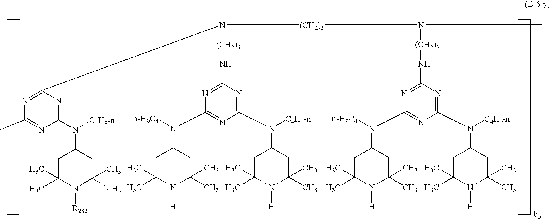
N([(CH2)2]N(C)[(CH2)3]NC1=NC(N(C2CC(C)(C)N([H])C(C)(C)C2)[n-H9C4])=NC(N([C4H9-n])C2CC(C)(C)N([H])C(C)(C)C2)=N1)(C1=NC(C)=NC(N([C4H9-n])C2CC(C)(C)N([R232])C(C)(C)C2)=N1)[(CH2)3]NC1=NC(N(C2CC(C)(C)N([H])C(C)(C)C2)[n-H9C4])=NC(N([C4H9-n])C2CC(C)(C)N([H])C(C)(C)C2)=N1
